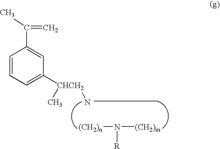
[(CH2)n]N([(CH2)m])[R].C1=CC=C([CHCH2](C)N)C=C1C(C)=C
